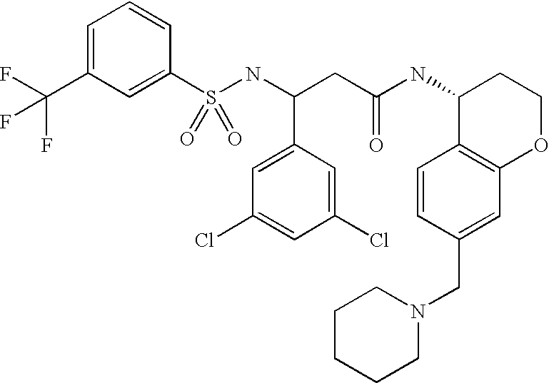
C1=C(C(F)(F)F)C=C(S(NC(CC(NC2C3=C(OCC2)C=C(CN2CCCCC2)C=C3)=O)C2=CC(Cl)=CC(Cl)=C2)(=O)=O)C=C1
